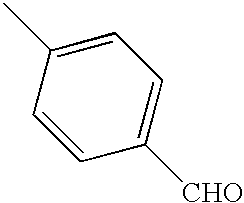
C1=CC(C)=CC=C1[CHO]
